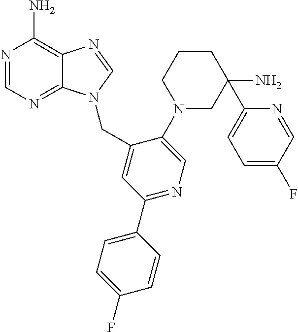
N1=CN=C2C(=C1N)N=CN2CC1=CC(C2=CC=C(F)C=C2)=NC=C1N1CC(C2=CC=C(F)C=N2)(N)CCC1
